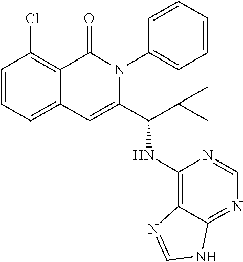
C1=CC=C2C(=C1Cl)C(=O)N(C1=CC=CC=C1)C(C(NC1=C3C(=NC=N1)NC=N3)C(C)C)=C2
